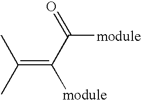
CC(C)=C(C([module])=O)[module]
